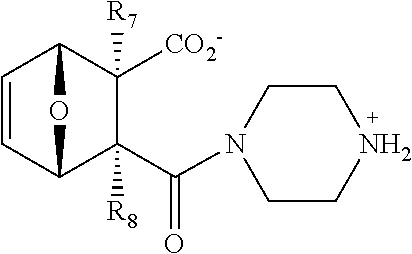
C1=CC2C(C(N3CCNCC3)=O)([R8])C([CO2-])([R7])C1O2
